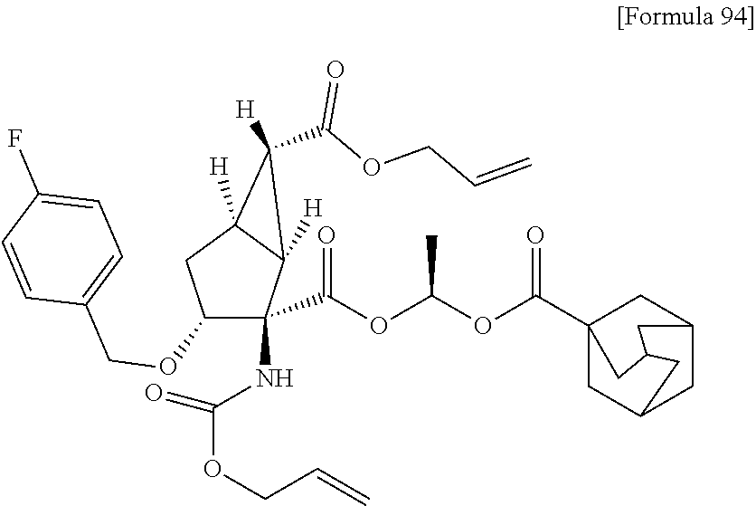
C1(C(OCC=C)=O)([H])C2([H])C(NC(=O)OCC=C)(C(OC(OC(C34CC5CC(C3)CC(C4)C5)=O)C)=O)C(OCC3=CC=C(F)C=C3)CC12[H]
